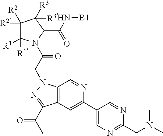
C1([R2])([R2])C([R1])([R1])N(C(CN2C3=C(C=C(C4=CN=C(CN(C)C)N=C4)N=C3)C(C(C)=O)=N2)=O)C(C(N[B1])=O)C1([R3])[R3]
